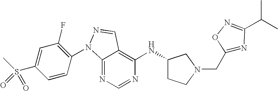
C12=NC=NC(NC3CCN(CC4=NC(C(C)C)=NO4)C3)=C1C=NN2C1=C(F)C=C(S(C)(=O)=O)C=C1
